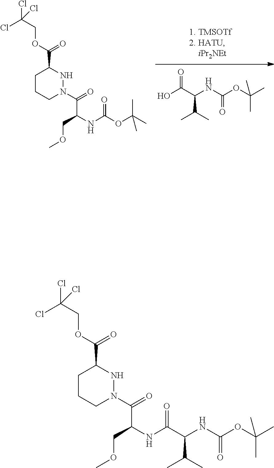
O=C(C(NC(OC(C)(C)C)=O)C(C)C)O.ClC(COC(C1NN(C(C(COC)NC(OC(C)(C)C)=O)=O)CCC1)=O)(Cl)Cl.ClC(COC(C1NN(C(C(COC)NC(=O)C(NC(OC(C)(C)C)=O)C(C)C)=O)CCC1)=O)(Cl)Cl
